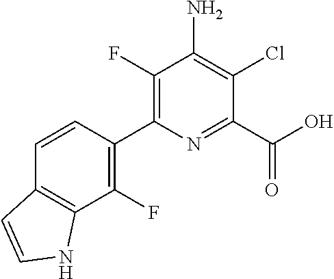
C1(F)=C(C2=C(F)C3=C(C=C2)C=CN3)N=C(C(O)=O)C(Cl)=C1N
